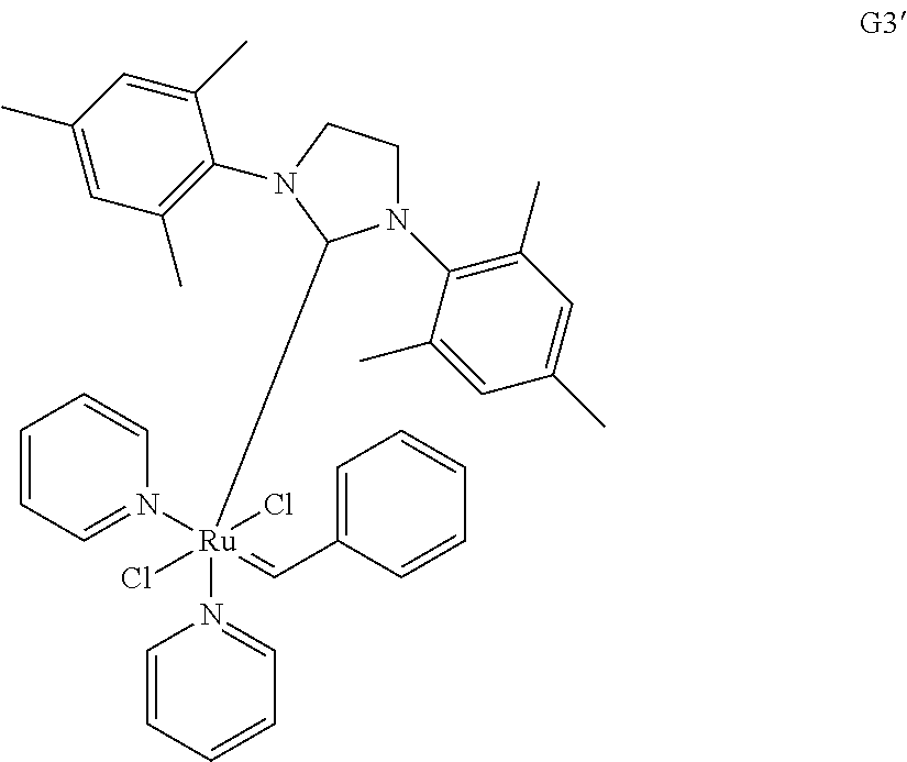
C1=CC=N([Ru](=CC2=CC=CC=C2)(N2=CC=CC=C2)(Cl)(Cl)C2N(C3=C(C)C=C(C)C=C3C)CCN2C2=C(C)C=C(C)C=C2C)C=C1
